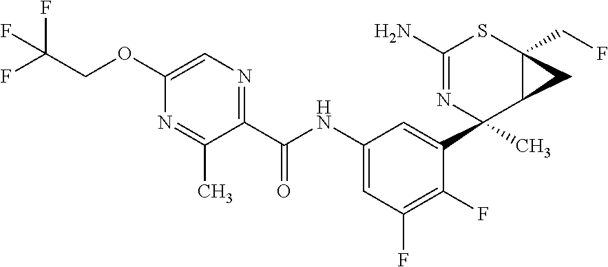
C1(N)=NC(C2=CC(NC(C3=NC=C(OCC(F)(F)F)N=C3C)=O)=CC(F)=C2F)(C)C2C(CF)(S1)C2
